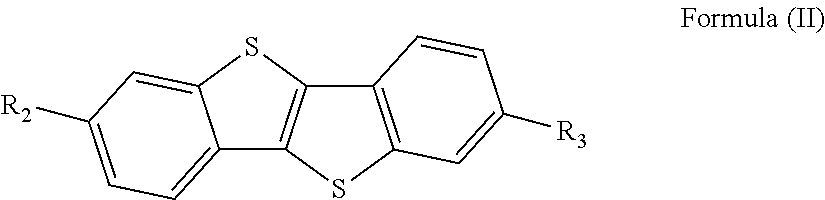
C12=C(SC3=C1SC1=CC([R2])=CC=C31)C=C([R3])C=C2
